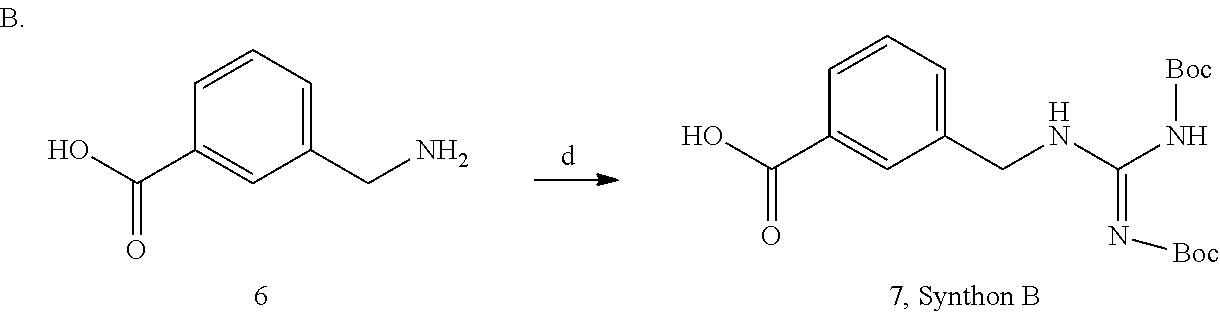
C1(CN)=CC=CC(C(O)=O)=C1.C1(CNC(=N[Boc])N[Boc])=CC=CC(C(O)=O)=C1
